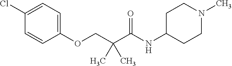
C1(Cl)=CC=C(OCC(C(NC2CCN(C)CC2)=O)(C)C)C=C1
